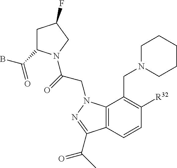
C1C(C(B)=O)N(C(=O)CN2C3=C(C=CC([R32])=C3CN3CCCCC3)C(C(=O)C)=N2)CC1F
